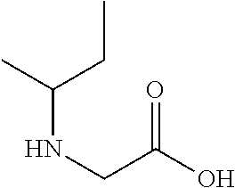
CC(CC)NCC(O)=O
